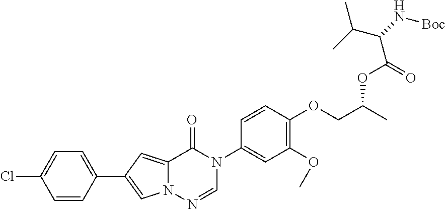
C12=CC(C3=CC=C(Cl)C=C3)=CN1N=CN(C1=CC(OC)=C(OCC(C)OC(C(C(C)C)N[Boc])=O)C=C1)C2=O
